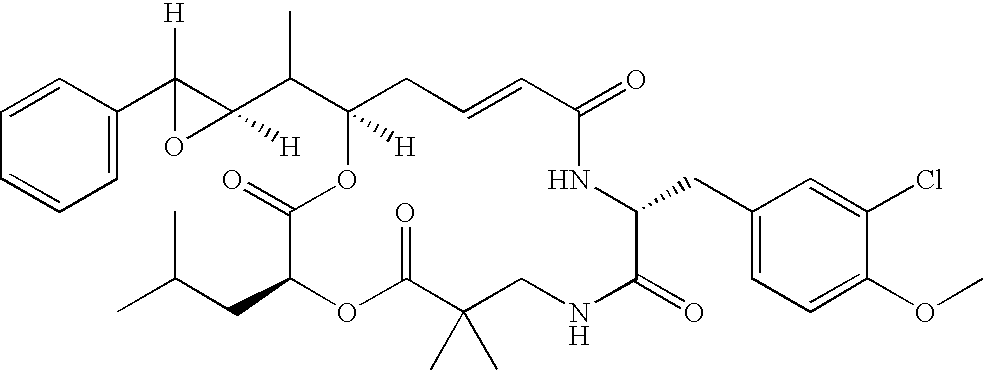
C1(CC(C)C)C(=O)OC(C(C2([H])C(C3=CC=CC=C3)([H])O2)C)([H])CC=CC(=O)NC(CC2=CC=C(OC)C(Cl)=C2)C(=O)NCC(C)(C)C(=O)O1
